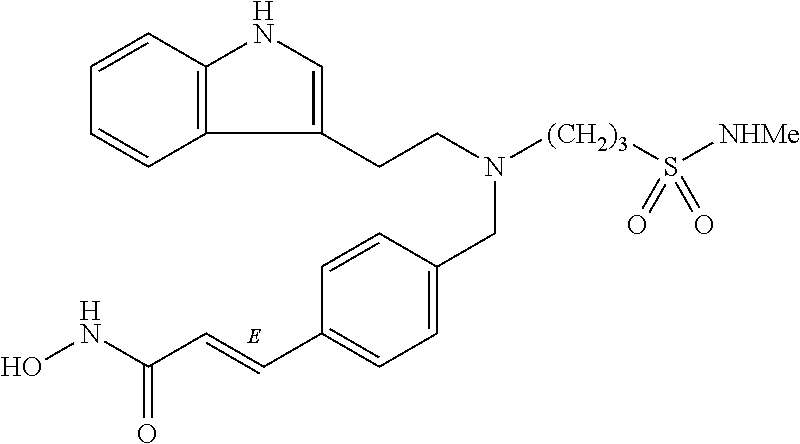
C1=CC2=C(C=C1)C(CCN([(CH2)3]S([NHMe])(=O)=O)CC1=CC=C(C=CC(NO)=O)C=C1)=CN2
